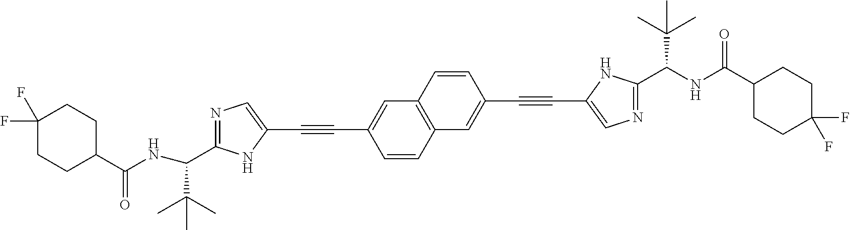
N1=C(C(NC(C2CCC(F)(F)CC2)=O)C(C)(C)C)NC(C#CC2=CC3=C(C=C2)C=C(C#CC2=CN=C(C(NC(C4CCC(F)(F)CC4)=O)C(C)(C)C)N2)C=C3)=C1
